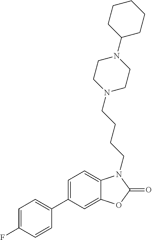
C1=C(C2=CC=C(F)C=C2)C=C2C(=C1)N(CCCCN1CCN(C3CCCCC3)CC1)C(=O)O2
